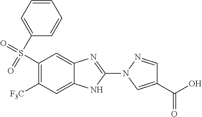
C1=CC=C(S(=O)(=O)C2=C([F3C])C=C3C(=C2)N=C(N2C=C(C(O)=O)C=N2)N3)C=C1
